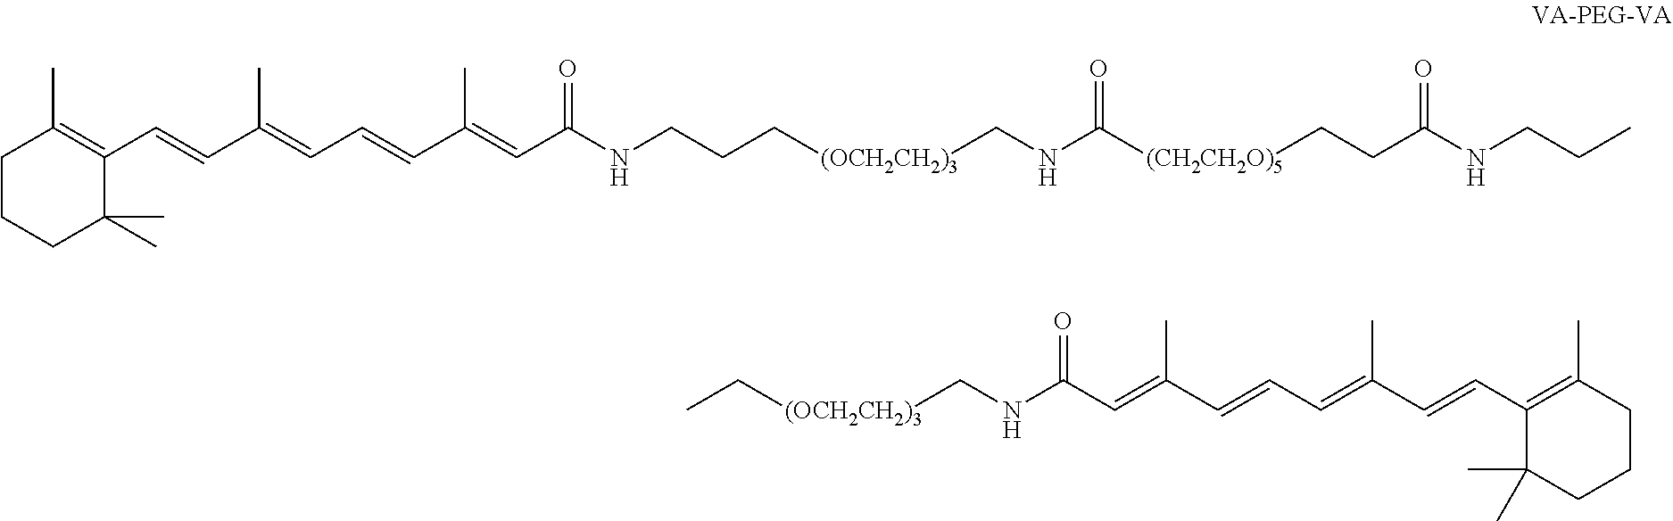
C(C(=CC(NCCC[(OCH2CH2)3]CNC([(CH2CH2O)5]CCC(=O)NCCC)=O)=O)C)=CC=C(C)C=CC1=C(C)CCCC1(C)C.CC[(OCH2CH2)3]CNC(C=C(C=CC=C(C=CC1=C(C)CCCC1(C)C)C)C)=O
